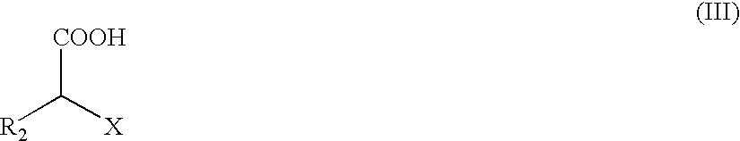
[R2]C([X])[COOH]
